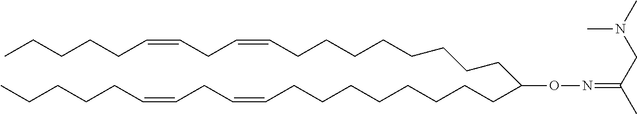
C(CCCCCCCCC=CCC=CCCCCC)(CCCCCCCCC=CCC=CCCCCC)ON=C(CN(C)C)C
